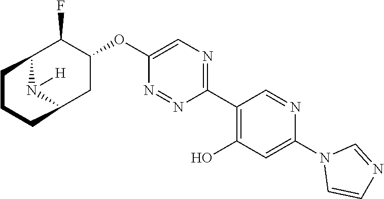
C1(C2=C(O)C=C(N3C=CN=C3)N=C2)=NC=C(OC2C(F)C3N([H])C(C2)CCC3)N=N1
